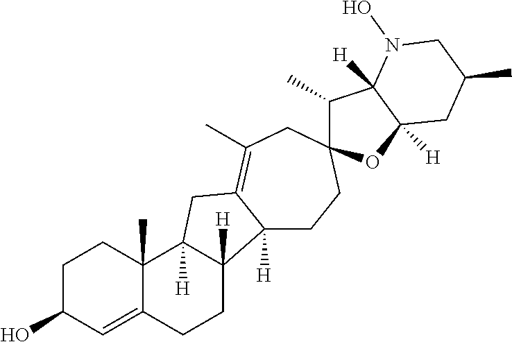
C1C(O)C=C2C(C)(C1)C1([H])C([H])(CC2)C2([H])CCC3(CC(C)=C2C1)C(C)C1([H])C([H])(O3)CC(C)CN1O
